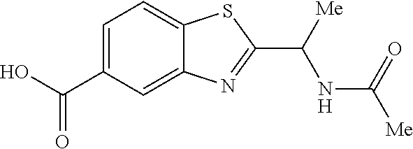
C12=CC(C(O)=O)=CC=C1SC(C([Me])NC([Me])=O)=N2
